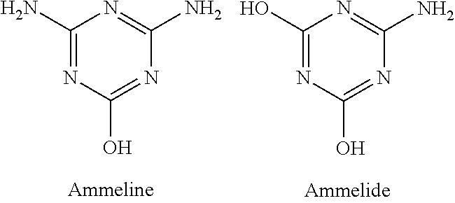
C1(N)=NC(O)=NC(N)=N1.C1(O)=NC(O)=NC(N)=N1
